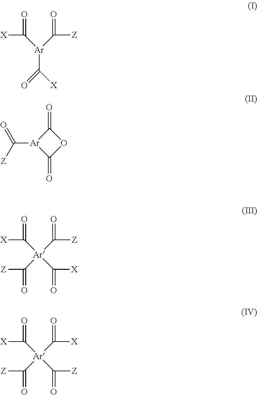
[X]C(=O)[Ar](C(=O)[X])C([Z])=O.O=C1[Ar](C([Z])=O)C(=O)O1.[X]C(=O)[Ar](C([Z])=O)(C([X])=O)C([Z])=O.[X]C(=O)[Ar](C([X])=O)(C([Z])=O)C([Z])=O
